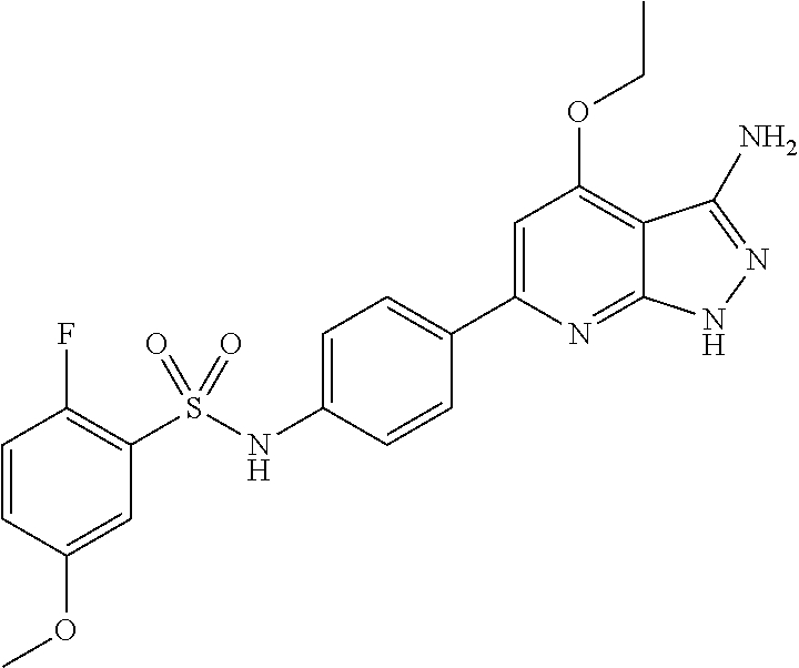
C1=CC(OC)=CC(S(NC2=CC=C(C3=CC(OCC)=C4C(=N3)NN=C4N)C=C2)(=O)=O)=C1F
